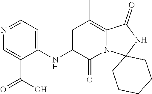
C1=C(C(=O)O)C(NC2=CC(C)=C3N(C2=O)C2(NC3=O)CCCCC2)=CC=N1
